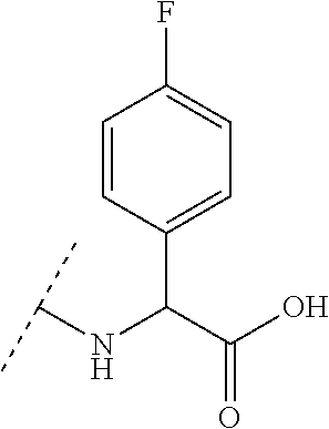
C1(C(C(O)=O)NC(C)C)=CC=C(F)C=C1
